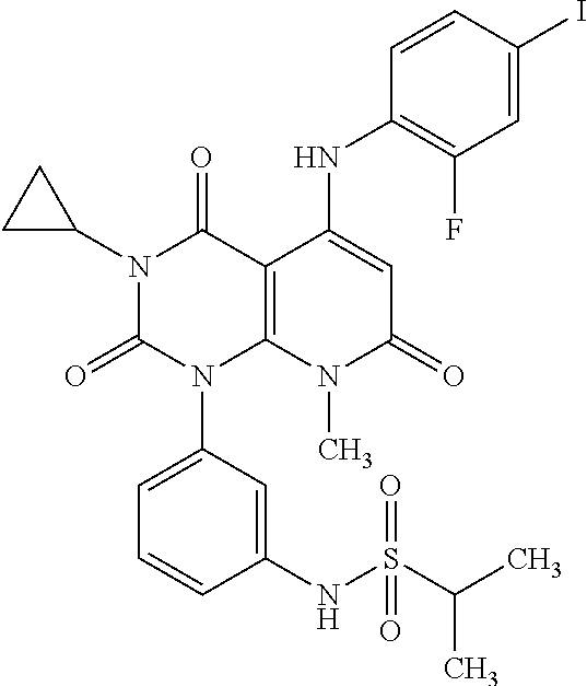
N1(C2CC2)C(=O)N(C2=CC=CC(NS(C(C)C)(=O)=O)=C2)C2=C(C1=O)C(NC1=C(F)C=C(I)C=C1)=CC(=O)N2C
